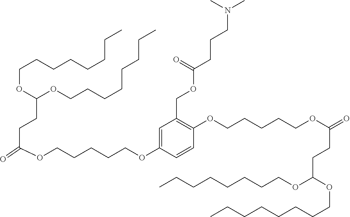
C(OCCCCCOC1=CC(COC(CCCN(C)C)=O)=C(OCCCCCOC(=O)CCC(OCCCCCCCC)OCCCCCCCC)C=C1)(=O)CCC(OCCCCCCCC)OCCCCCCCC
